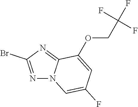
N1=C(Br)N=C2N1C=C(F)C=C2OCC(F)(F)F
